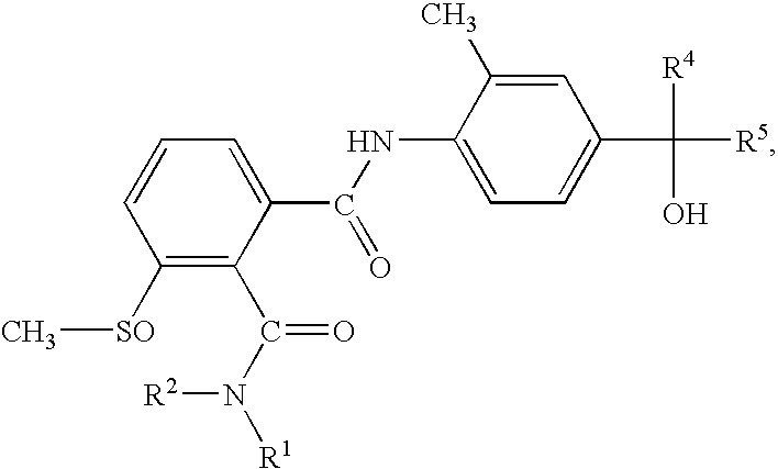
C1([SO]C)=C(C(N([R1])[R2])=O)C(C(NC2=CC=C(C([R5])([R4])O)C=C2C)=O)=CC=C1
